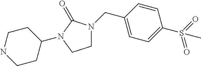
C1N(CC2=CC=C(S(=O)(=O)C)C=C2)C(=O)N(C2CCNCC2)C1
